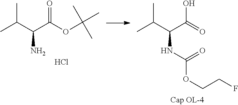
C(C(C(OC(C)(C)C)=O)N)(C)C.Cl.C(C(C(=O)O)NC(OCCF)=O)(C)C
